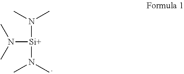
N([Si](N(C)C)N(C)C)(C)C
